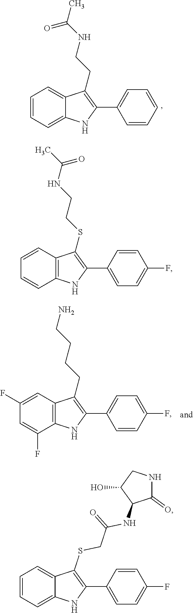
C1=CC=C2C(=C1)C(CCNC(C)=O)=C(C1=CC=CC=C1)N2.C1(F)=CC2=C(C(F)=C1)NC(C1=CC=C(F)C=C1)=C2CCCCN.C1=CC2=C(C=C1)NC(C1=CC=C(F)C=C1)=C2SCCNC(C)=O.C1=CC=C2C(=C1)C(SCC(NC1C(=O)NCC1O)=O)=C(C1=CC=C(F)C=C1)N2
